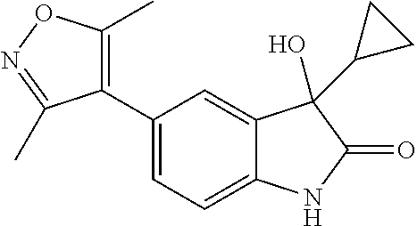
C1(C2=CC=C3C(=C2)C(O)(C2CC2)C(=O)N3)=C(C)ON=C1C
